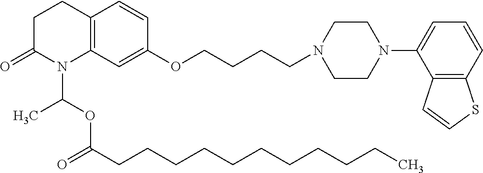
C12=C(C=C(OCCCCN3CCN(C4=CC=CC5=C4C=CS5)CC3)C=C1)N(C(OC(=O)CCCCCCCCCCC)C)C(=O)CC2
